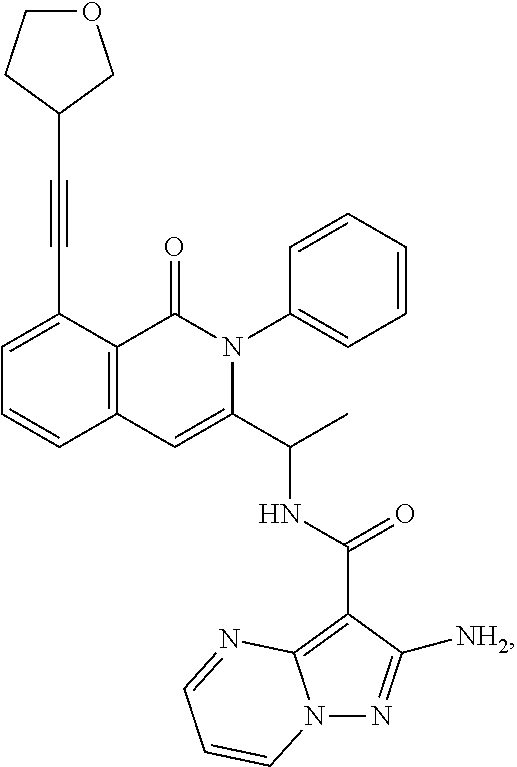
C1=C(C#CC2CCOC2)C2=C(C=C1)C=C(C(C)NC(=O)C1=C3N(N=C1[NH2])C=CC=N3)N(C1=CC=CC=C1)C2=O
